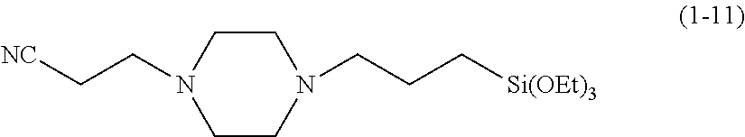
N1(CCC[Si(OEt)3])CCN(CC[NC])CC1
